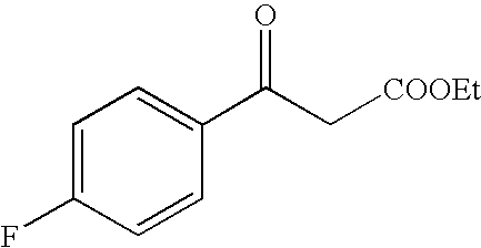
C1=C(F)C=CC(C(C[COOEt])=O)=C1
